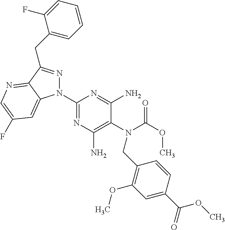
C1(N2N=C(CC3=CC=CC=C3F)C3=NC=C(F)C=C23)=NC(N)=C(N(C(OC)=O)CC2=C(OC)C=C(C(OC)=O)C=C2)C(N)=N1
